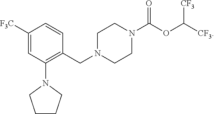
C1([F3C])=CC(N2CCCC2)=C(CN2CCN(C(OC([CF3])[CF3])=O)CC2)C=C1
